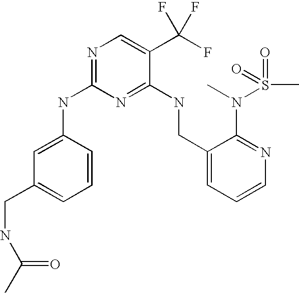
C1(CNC2=NC(NC3=CC(CNC(C)=O)=CC=C3)=NC=C2C(F)(F)F)=CC=CN=C1N(C)S(C)(=O)=O
